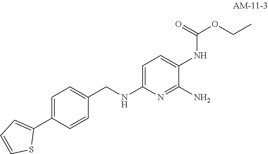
C1=C(C2=CC=CS2)C=CC(CNC2=CC=C(NC(=O)OCC)C(N)=N2)=C1
